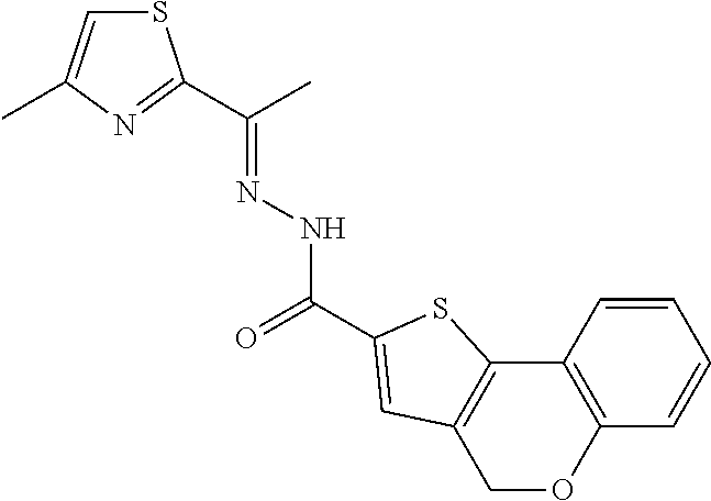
S1C=C(C)N=C1C(C)=NNC(=O)C1=CC2=C(C3=C(C=CC=C3)OC2)S1
